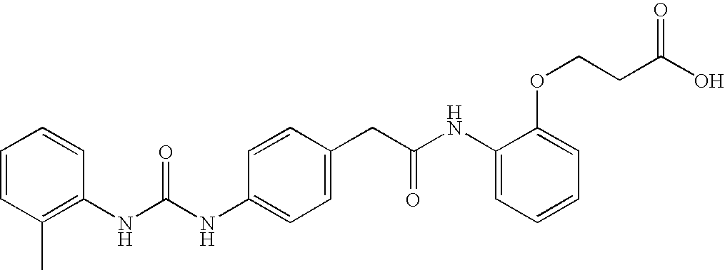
C1(NC(NC2=CC=C(CC(NC3=CC=CC=C3OCCC(O)=O)=O)C=C2)=O)=C(C)C=CC=C1
